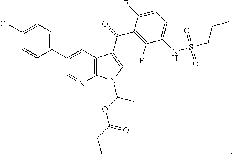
C1(Cl)=CC=C(C2=CC3=C(N=C2)N(C(OC(CC)=O)C)C=C3C(=O)C2=C(F)C(NS(CCC)(=O)=O)=CC=C2F)C=C1
